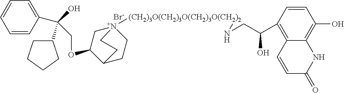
[Br-].C(OC1C[N+]2([(CH2)3O(CH2)3O(CH2)3O(CH2)2]NCC(C3=C4C(=C(O)C=C3)NC(=O)C=C4)O)CCC1CC2)C(C1=CC=CC=C1)(O)C1CCCC1
